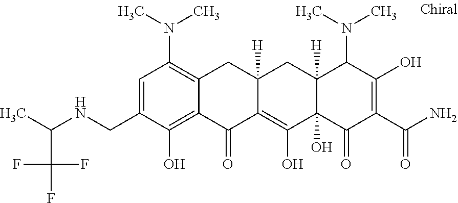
C12([H])C(O)(C(=O)C(C(N)=O)=C(O)C1N(C)C)C(O)=C1C([H])(C2)CC2=C(N(C)C)C=C(CNC(C)C(F)(F)F)C(O)=C2C1=O
